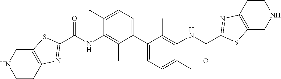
C1(C)=CC=C(C2=CC=C(C)C(NC(C3=NC4=C(S3)CNCC4)=O)=C2C)C(C)=C1NC(C1=NC2=C(S1)CNCC2)=O
